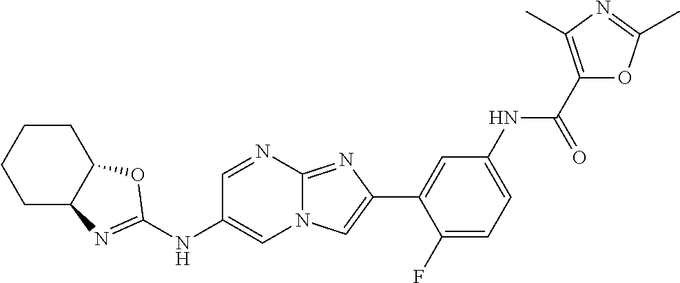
C1=NC2=NC(C3=CC(NC(C4=C(C)N=C(C)O4)=O)=CC=C3F)=CN2C=C1NC1=NC2CCCCC2O1
